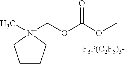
C1CC[N+](C)(COC(OC)=O)C1.[F3P(C2F5)3-]
